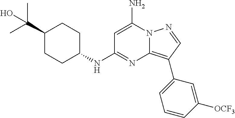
C1(C(C)(C)O)CCC(NC2=NC3=C(C4=CC=CC([OCF3])=C4)C=NN3C(N)=C2)CC1
